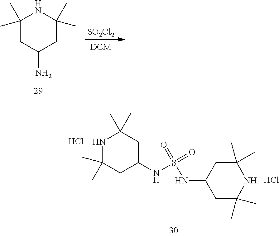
N1C(C)(C)CC(NS(NC2CC(C)(C)NC(C)(C)C2)(=O)=O)CC1(C)C.Cl.Cl.[SO2Cl2].C1(C)(C)CC(N)CC(C)(C)N1
